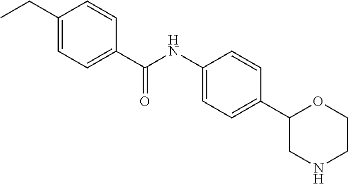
C1(CC)=CC=C(C(NC2=CC=C(C3CNCCO3)C=C2)=O)C=C1
